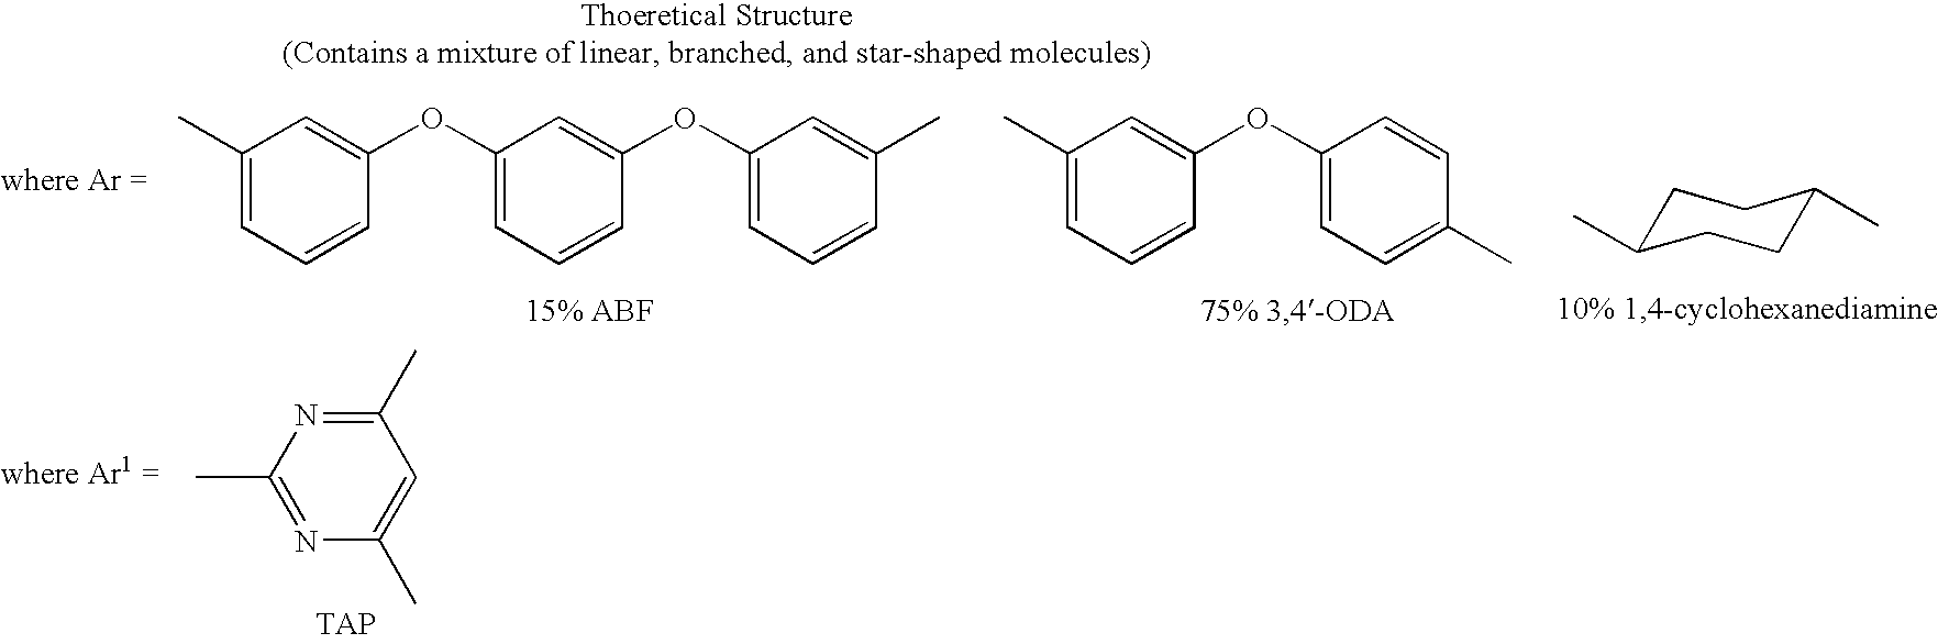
C1(C)=CC=CC(OC2=CC=CC(OC3=CC=CC(C)=C3)=C2)=C1.C1(C)=NC(C)=CC(C)=N1.CC1=CC=CC(OC2=CC=C(C)C=C2)=C1.C1C(C)CCC(C)C1
